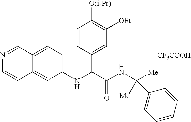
[CF3COOH].C1(NC(C(NC([Me])([Me])C2=CC=CC=C2)=O)C2=CC([OEt])=C([O(i-Pr)])C=C2)=CC=C2C(=C1)C=CN=C2
